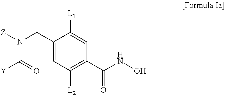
C1(CN(C(=O)[Y])[Z])=CC([L2])=C(C(=O)NO)C=C1[L1]
